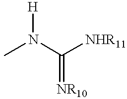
CN(C([NHR11])=[NR10])[H]
